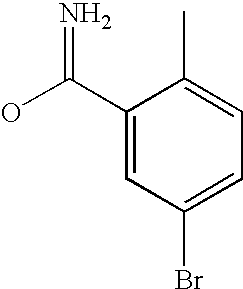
C1(C(O)=N)=CC(Br)=CC=C1C
